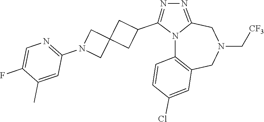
N12C3=C(CN(C[CF3])CC1=NN=C2C1CC2(C1)CN(C1=NC=C(F)C(C)=C1)C2)C=C(Cl)C=C3
